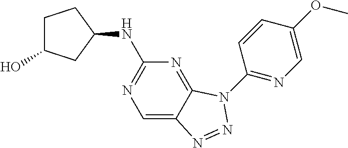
C1=C(OC)C=CC(N2C3=NC(NC4CCC(O)C4)=NC=C3N=N2)=N1
